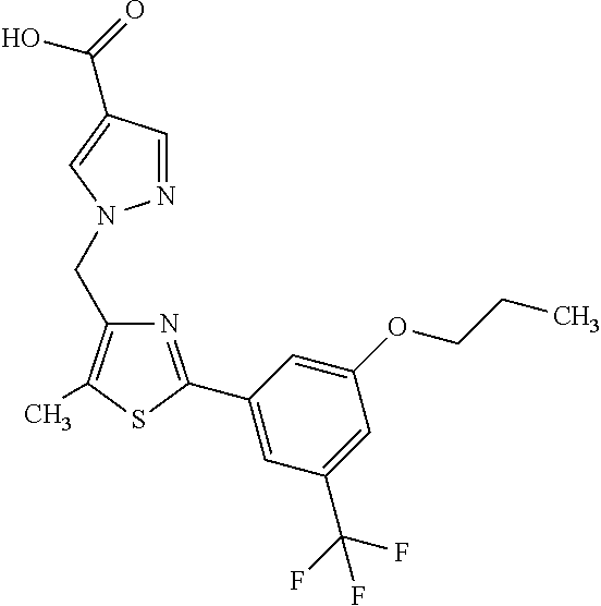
N1=CC(C(=O)O)=CN1CC1=C(C)SC(C2=CC(C(F)(F)F)=CC(OCCC)=C2)=N1
